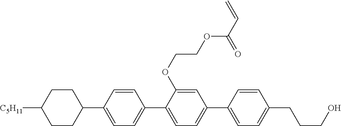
C1CC([C5H11])CCC1C1=CC=C(C2=CC=C(C3=CC=C(CCCO)C=C3)C=C2OCCOC(C=C)=O)C=C1
